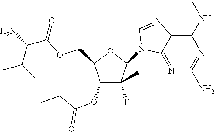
C1(N2C3=NC(N)=NC(NC)=C3N=C2)C(F)(C)C(OC(CC)=O)C(COC(C(N)C(C)C)=O)O1
